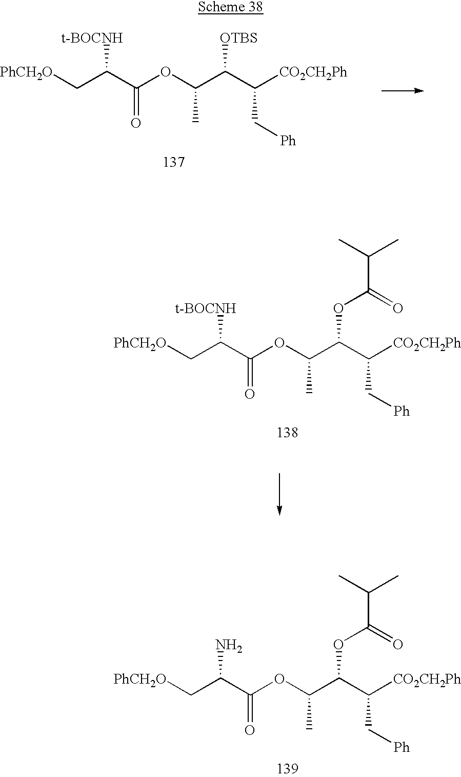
C(C(C(OC(C(C([CO2CH2Ph])C[Ph])[OTBS])C)=O)[t-BOCNH])[PhCH2O].C(C(C(OC(C(C([CO2CH2Ph])C[Ph])OC(C(C)C)=O)C)=O)[t-BOCNH])[PhCH2O].C(C(C(OC(C(C([CO2CH2Ph])C[Ph])OC(C(C)C)=O)C)=O)N)[PhCH2O]
